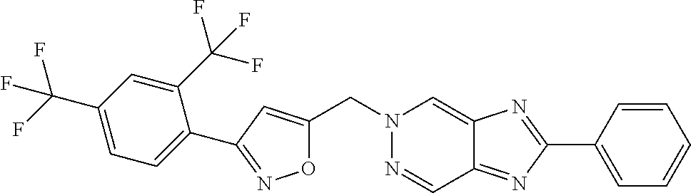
C(N1N=CC2=NC(C3=CC=CC=C3)=NC2=C1)C1=CC(C2=CC=C(C(F)(F)F)C=C2C(F)(F)F)=NO1
